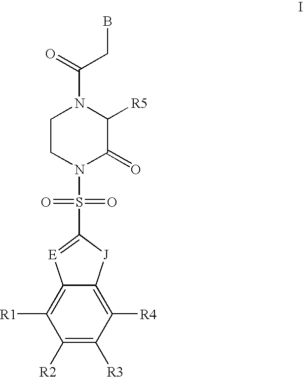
BCC(N1CCN(S(C2=[E]C3=C([R1])C([R2])=C([R3])C([R4])=C3[J]2)(=O)=O)C(=O)C1[R5])=O
